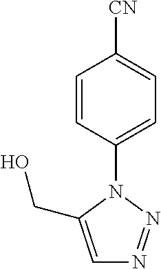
C1=CC(N2C(CO)=CN=N2)=CC=C1[CN]
